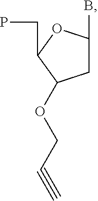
O(CC#C)C1CC(B)OC1CP
